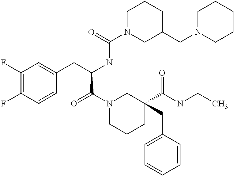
C1(F)=C(F)C=CC(CC(NC(N2CC(CN3CCCCC3)CCC2)=O)C(=O)N2CCCC(C(NCC)=O)(CC3=CC=CC=C3)C2)=C1
